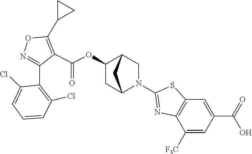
N1=C(C2=C(Cl)C=CC=C2Cl)C(C(OC2CC3N(C4=NC5=C(C=C(C(=O)O)C=C5[F3C])S4)CC2C3)=O)=C(C2CC2)O1
